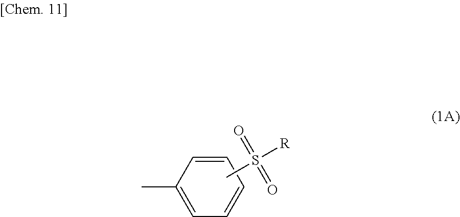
C1=CC=CC(C)=C1.CS([R])(=O)=O
